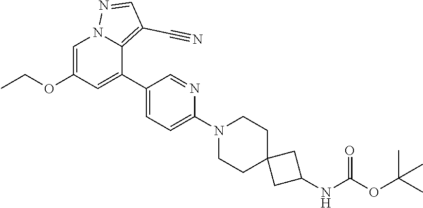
C1=C(OCC)C=C(C2=CC=C(N3CCC4(CC3)CC(NC(OC(C)(C)C)=O)C4)N=C2)C2=C(C#N)C=NN12
